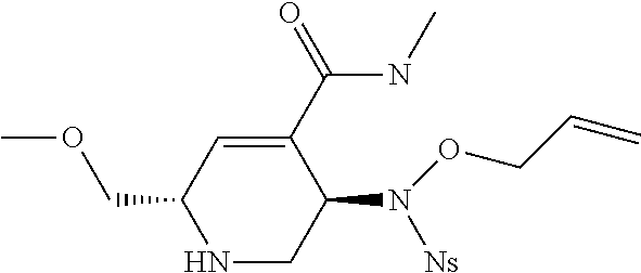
N1CC(N([Ns])OCC=C)C(C(=O)NC)=CC1COC
